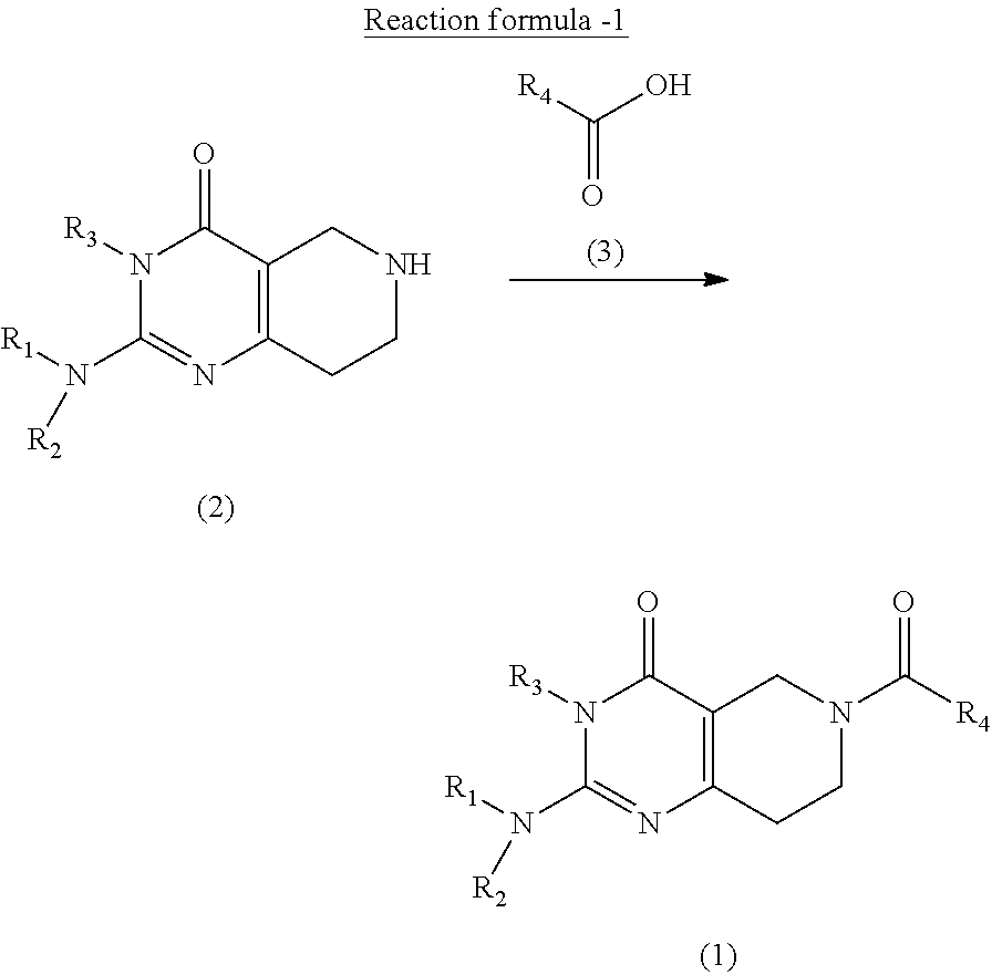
O=C(O)[R4].N1([R3])C(N([R1])[R2])=NC2=C(C1=O)CNCC2.N1([R3])C(N([R1])[R2])=NC2=C(C1=O)CN(C(=O)[R4])CC2
